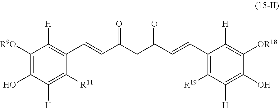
C1([R9O])=C(O)C([H])=C([R11])C(C=CC(CC(C=CC2=C([R19])C([H])=C(O)C([OR18])=C2[H])=O)=O)=C1[H]
